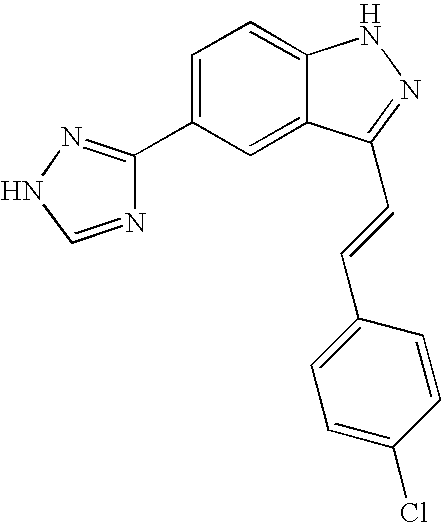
C1(C2=NNC=N2)=CC=C2C(=C1)C(C=CC1=CC=C(Cl)C=C1)=NN2
